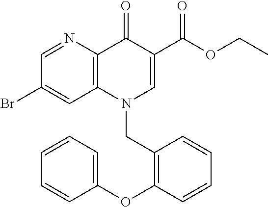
C1(Br)=CC2=C(N=C1)C(=O)C(C(OCC)=O)=CN2CC1=C(OC2=CC=CC=C2)C=CC=C1
